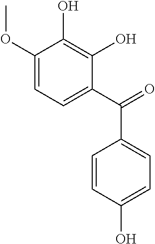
C1=C(C(C2=CC=C(O)C=C2)=O)C(O)=C(O)C(OC)=C1
